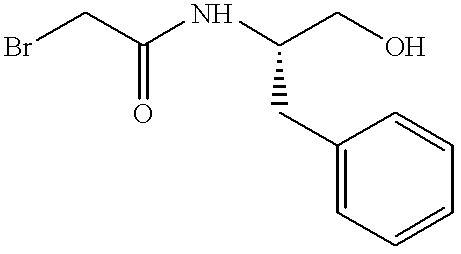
BrCC(NC(CO)CC1=CC=CC=C1)=O
